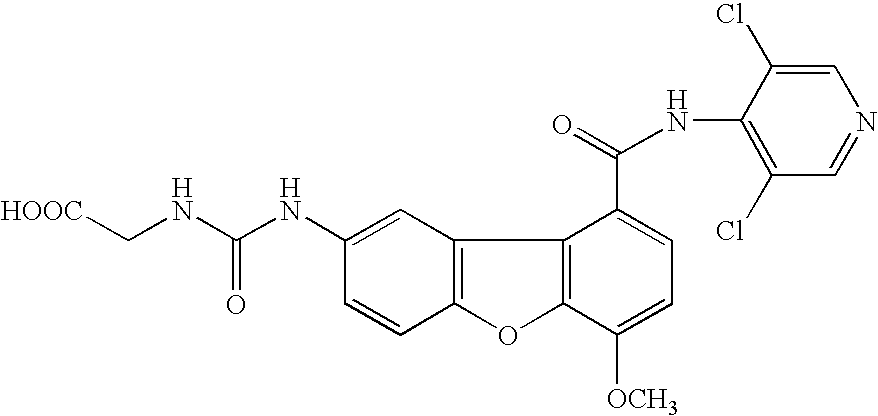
C12=C(C=C(NC(=O)NC[HOOC])C=C1)C1=C(O2)C([OCH3])=CC=C1C(=O)NC1=C(Cl)C=NC=C1Cl
